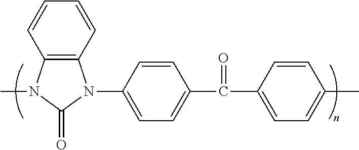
C12=C(N(C)C(=O)N1C1=CC=C(C(C3=CC=C(C)C=C3)=O)C=C1)C=CC=C2
